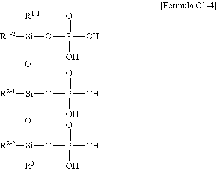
[R1-1][Si]([R1-2])(OP(O)(=O)O)O[Si]([R2-1])(OP(O)(=O)O)O[Si]([R2-2])(OP(O)(=O)O)[R3]
